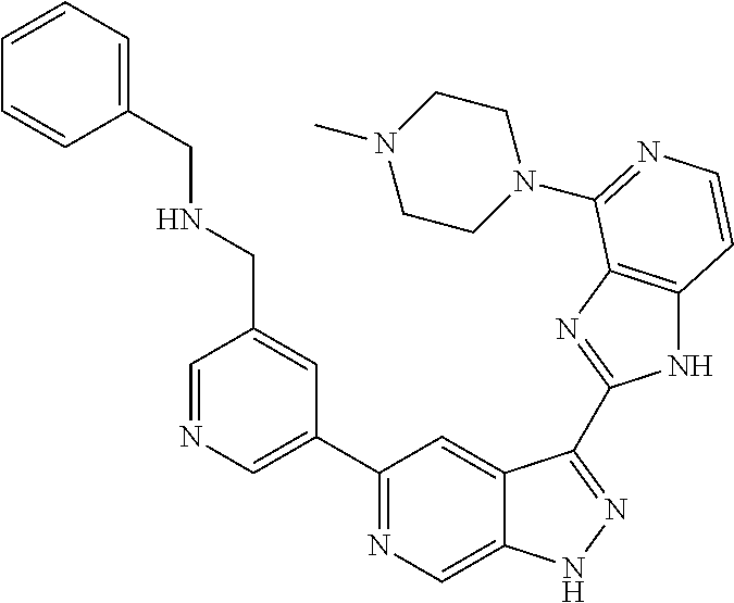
C1=NC=C(C2=NC=C3C(=C2)C(C2=NC4=C(N2)C=CN=C4N2CCN(C)CC2)=NN3)C=C1CNCC1=CC=CC=C1
